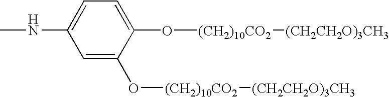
C1=C(NC)C=C(O[(CH2)10CO2][(CH2CH2O)3CH3])C(O[(CH2)10CO2][(CH2CH2O)3CH3])=C1
